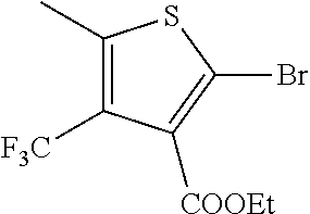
C1(C)=C([F3C])C([COOEt])=C(Br)S1
